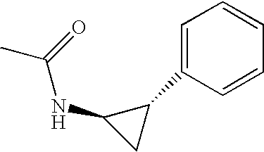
CC(=O)NC1CC1C1=CC=CC=C1
